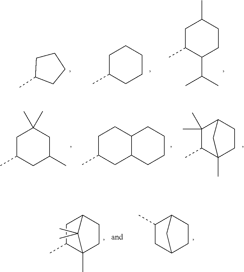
C1CC(C)CC1.CC1CCCCC1.CC1C(C(C)C)CCC(C)C1.C1C(C)CC(C)CC1(C)C.C1C(C)CC2C(C1)CCCC2.C1(C)(C)C(C)C2(C)CCC1C2.C1C(C)C2(C)CCC1C2(C)C.C1(C)CC2CCC1C2
